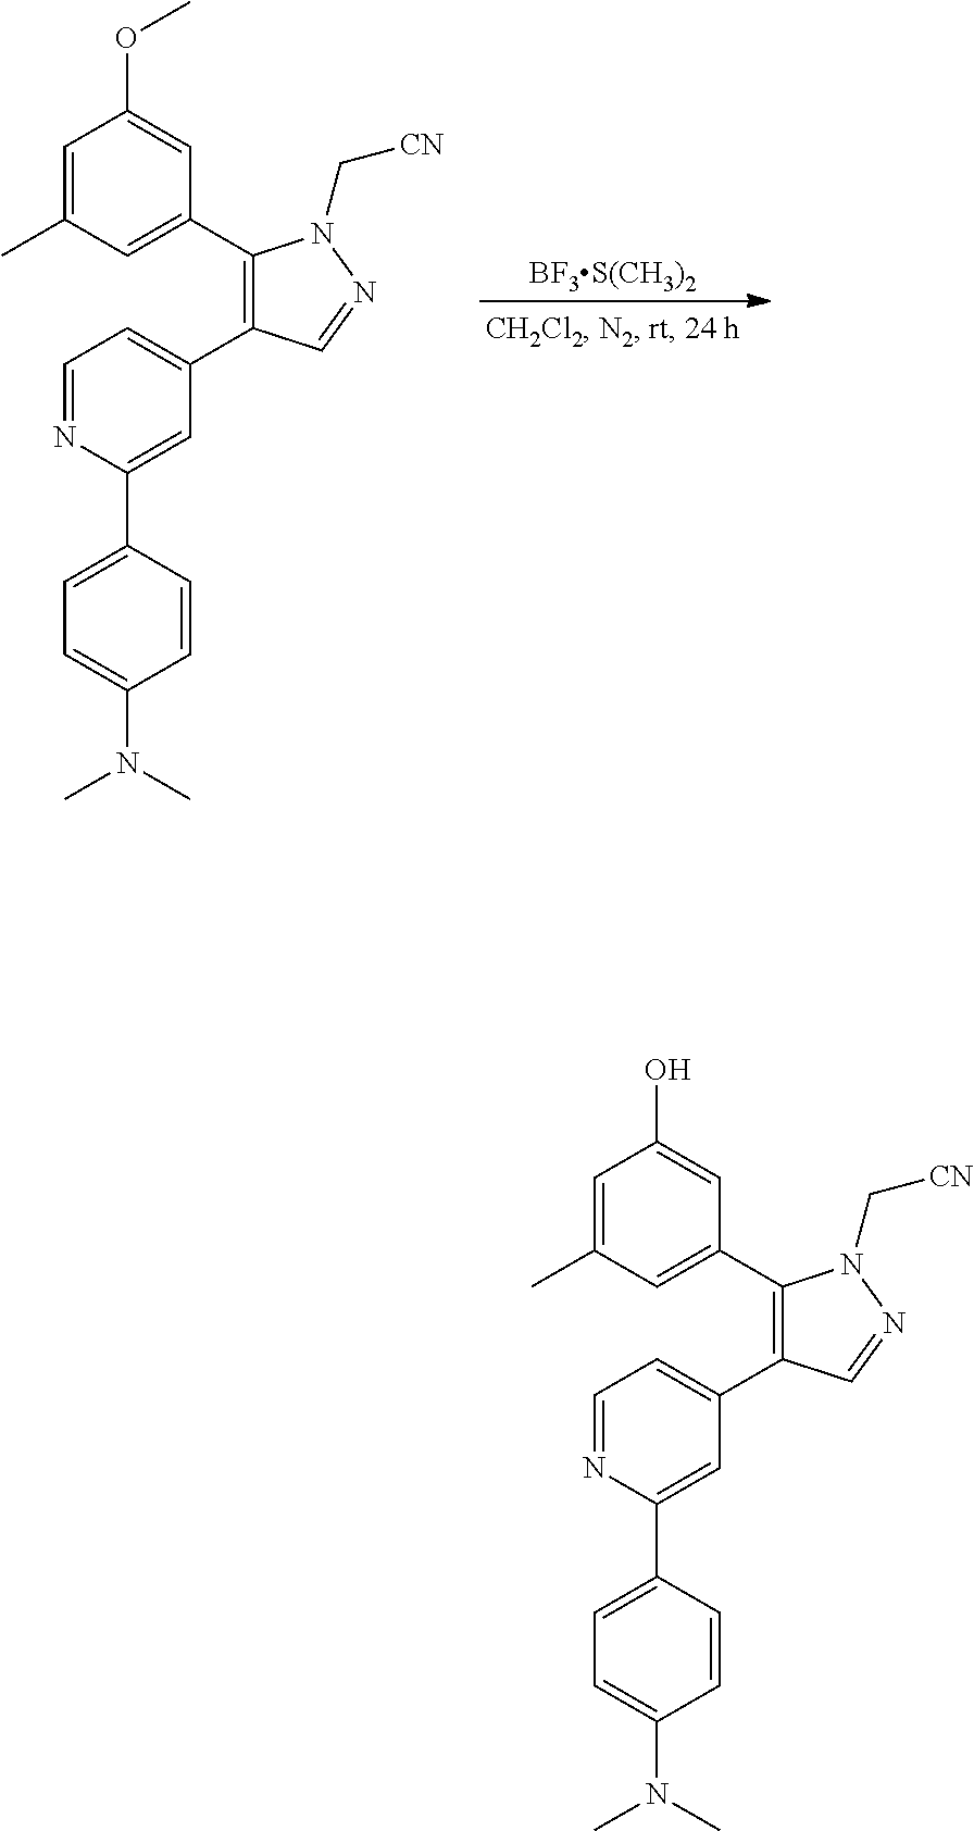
C1=C(C)C=C(C2=C(C3=CC=NC(C4=CC=C(N(C)C)C=C4)=C3)C=NN2C[CN])C=C1OC.[BF3S(CH3)2].C1=C(C)C=C(C2=C(C3=CC=NC(C4=CC=C(N(C)C)C=C4)=C3)C=NN2C[CN])C=C1O
